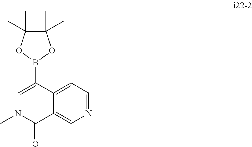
C1(C)(C)C(C)(C)OB(C2=CN(C)C(=O)C3=CN=CC=C23)O1
